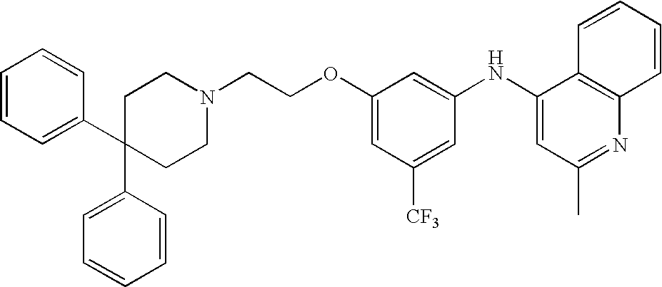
C1(C2(C3=CC=CC=C3)CCN(CCOC3=CC([CF3])=CC(NC4=CC(C)=NC5=C4C=CC=C5)=C3)CC2)=CC=CC=C1
